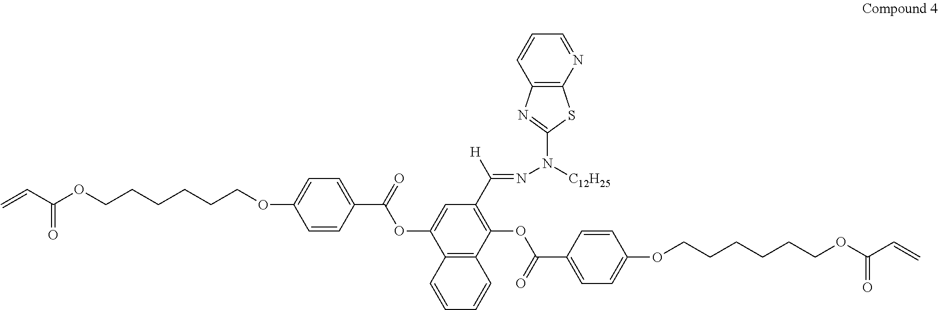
C=CC(OCCCCCCOC1=CC=C(C(=O)OC2=CC(C([H])=NN([C12H25])C3=NC4=C(S3)N=CC=C4)=C(OC(C3=CC=C(OCCCCCCOC(C=C)=O)C=C3)=O)C3=C2C=CC=C3)C=C1)=O
